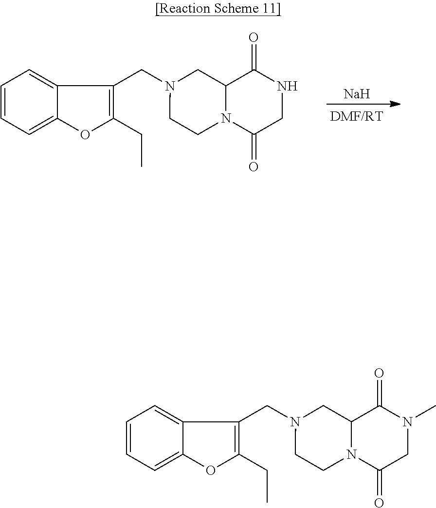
C1=CC=C2C(=C1)C(CN1CCN3C(C1)C(=O)NCC3=O)=C(CC)O2.[Na].C1=CC=C2C(=C1)C(CN1CCN3C(C1)C(=O)N(C)CC3=O)=C(CC)O2
